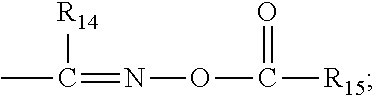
CC([R14])=NOC(=O)[R15]
